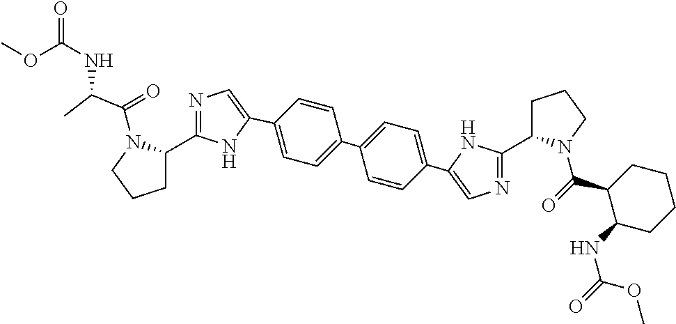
C(=O)(N1C(C2=NC=C(C3=CC=C(C4=CC=C(C5=CN=C(C6CCCN6C(=O)C6C(NC(=O)OC)CCCC6)N5)C=C4)C=C3)N2)CCC1)C(C)NC(=O)OC
